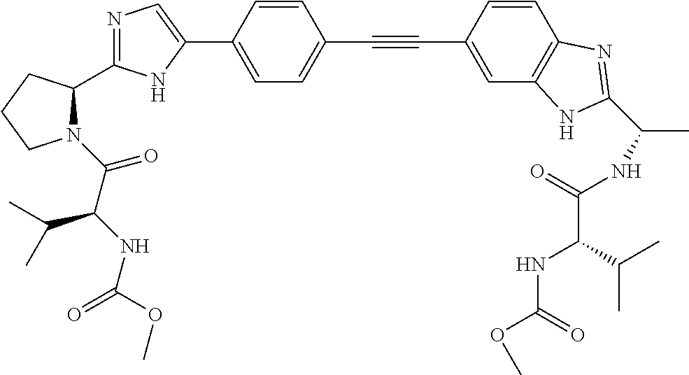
C1=C(C2=CN=C(C3N(C(C(NC(=O)OC)C(C)C)=O)CCC3)N2)C=CC(C#CC2=CC3=C(C=C2)N=C(C(C)NC(=O)C(C(C)C)NC(=O)OC)N3)=C1
